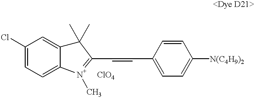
C1=CC(C=CC2=[N+](C)C3=CC=C(Cl)C=C3C2(C)C)=CC=C1[N(C4H9)2].[ClO4]
